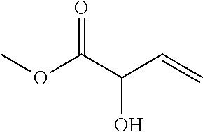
O(C(C(C=C)O)=O)C
